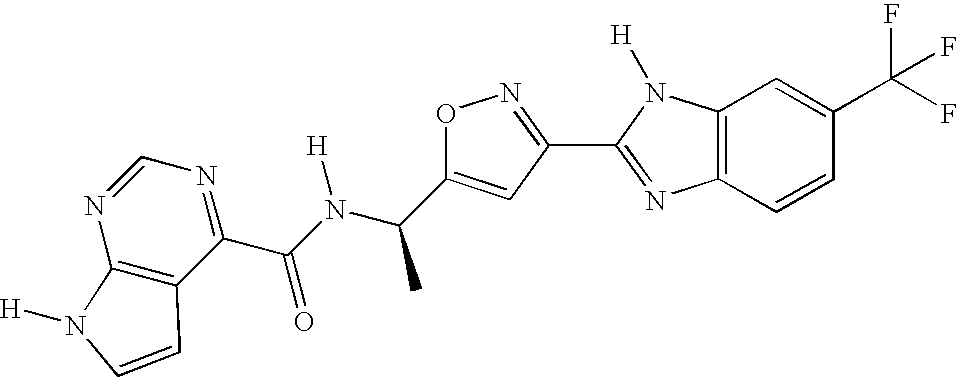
C12=C(C(C(N(C(C)C3=CC(C4=NC5=C(N4[H])C=C(C(F)(F)F)C=C5)=NO3)[H])=O)=NC=N1)C=CN2[H]
